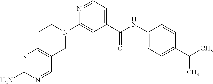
N1=CC=C(C(NC2=CC=C(C(C)C)C=C2)=O)C=C1N1CCC2=C(C1)C=NC(N)=N2
